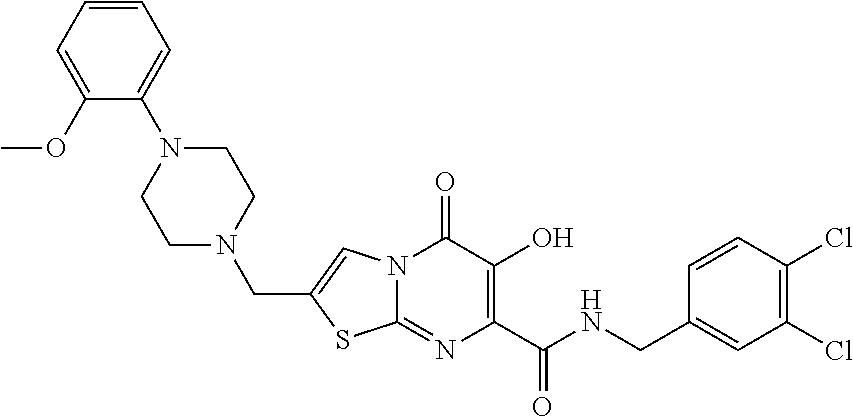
C1(Cl)=C(Cl)C=CC(CNC(C2=C(O)C(=O)N3C(=N2)SC(CN2CCN(C4=CC=CC=C4OC)CC2)=C3)=O)=C1
